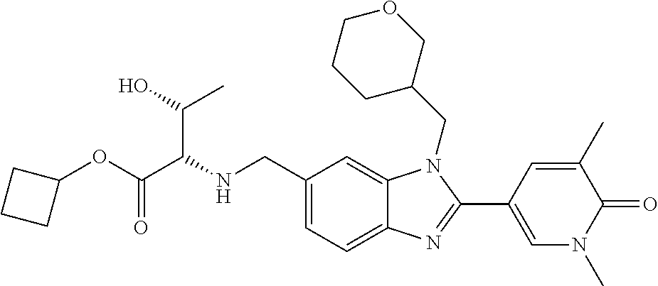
N(CC1=CC=C2C(=C1)N(CC1COCCC1)C(C1=CN(C)C(=O)C(C)=C1)=N2)C(C(OC1CCC1)=O)C(O)C
